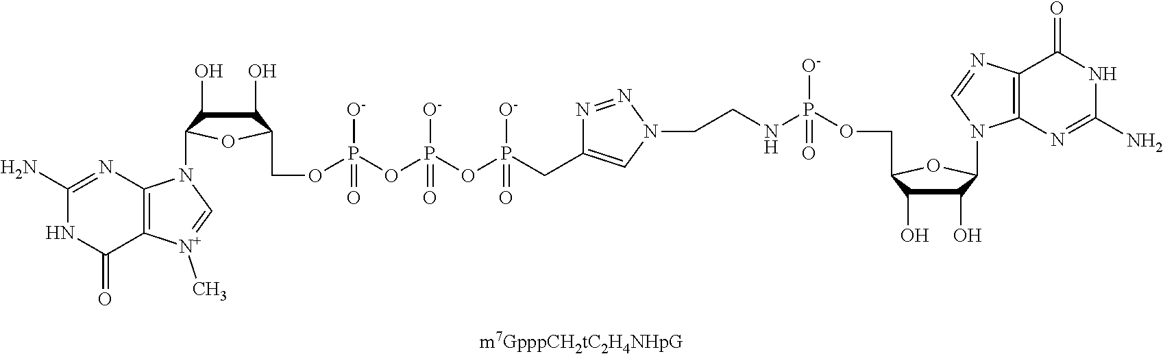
C1(O)C(O)C(COP([O-])(=O)NCCN2C=C(CP(OP(OP([O-])(OCC3C(O)C(O)C(N4C5=C([N+](C)=C4)C(=O)NC(N)=N5)O3)=O)([O-])=O)([O-])=O)N=N2)OC1N1C2=C(N=C1)C(=O)NC(N)=N2
